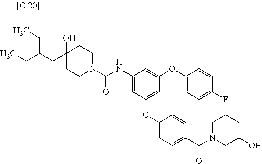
C1(CC(CC)CC)(O)CCN(C(NC2=CC(OC3=CC=C(C(N4CC(O)CCC4)=O)C=C3)=CC(OC3=CC=C(F)C=C3)=C2)=O)CC1
